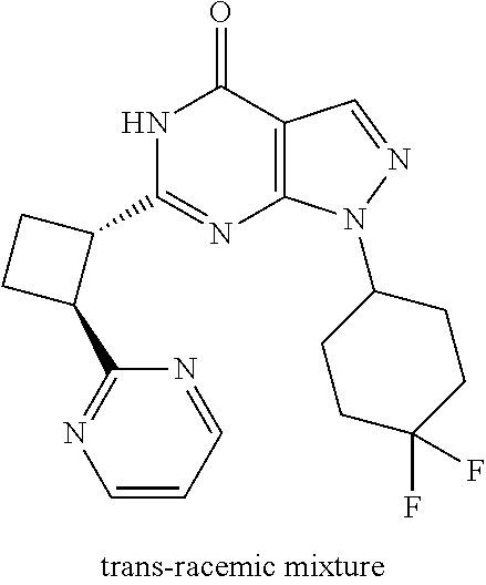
N1=C(C2CCC2C2=NC=CC=N2)NC(=O)C2=C1N(C1CCC(F)(F)CC1)N=C2
